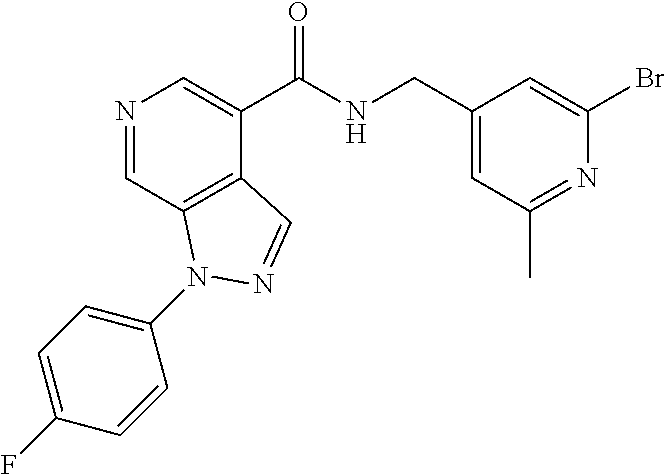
N1=CC2=C(C(C(NCC3=CC(C)=NC(Br)=C3)=O)=C1)C=NN2C1=CC=C(F)C=C1
